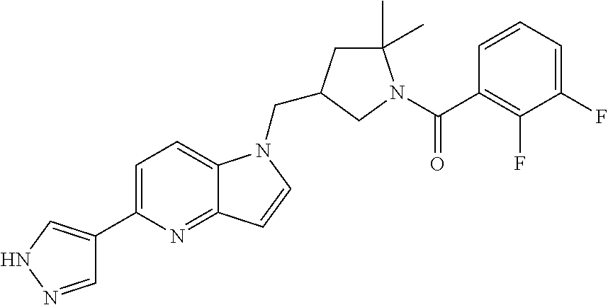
C1=NNC=C1C1=CC=C2C(=N1)C=CN2CC1CC(C)(C)N(C(C2=C(F)C(F)=CC=C2)=O)C1
